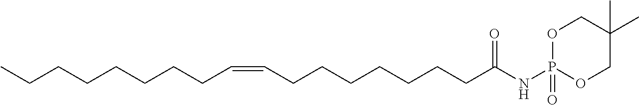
CCCCCCCCC=CCCCCCCCC(=O)NP1(=O)OCC(C)(C)CO1
